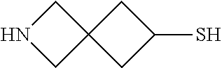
C1NCC12CC(S)C2
